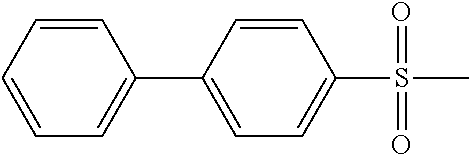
C1(S(=O)(C)=O)=CC=C(C2=CC=CC=C2)C=C1
